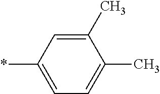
C1(C)=CC(*)=CC=C1C
